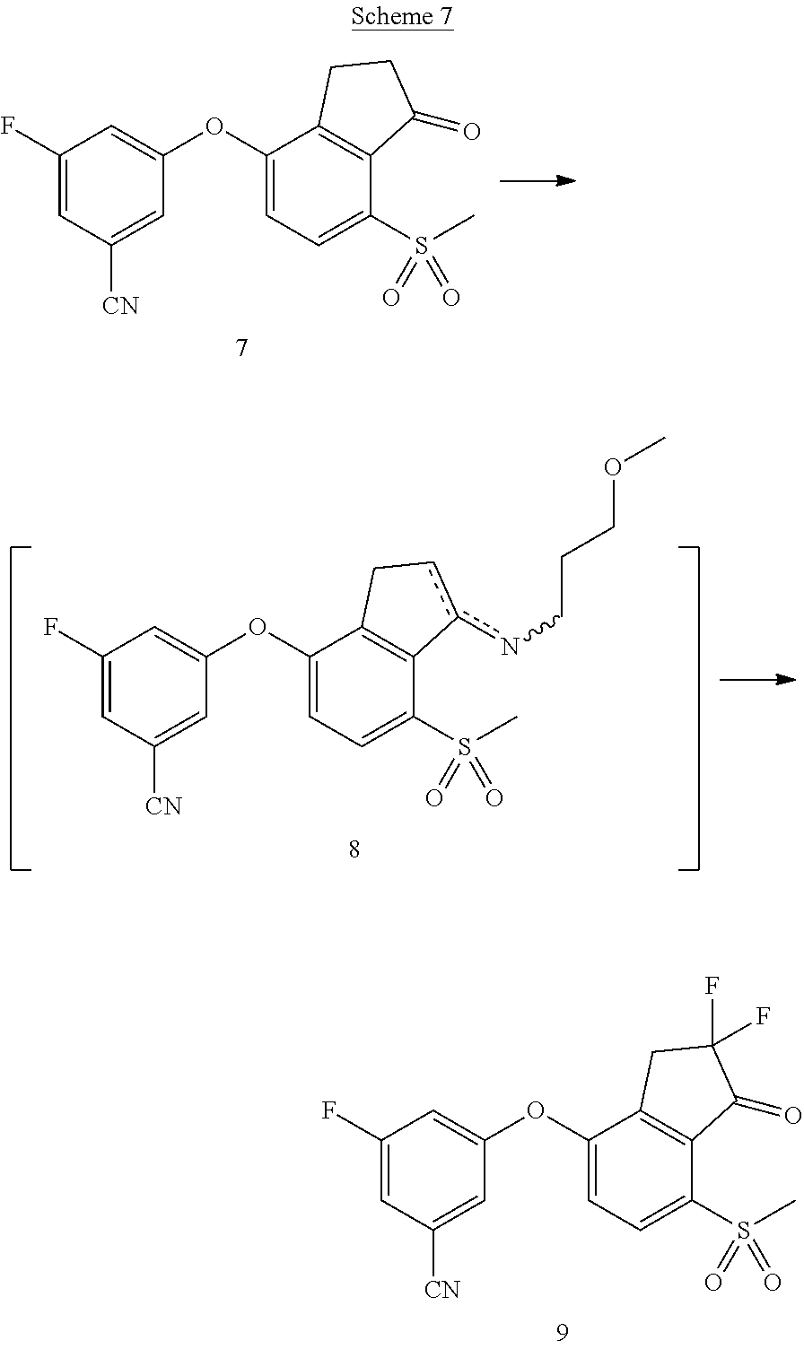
C1(S(C)(=O)=O)=CC=C(OC2=CC(F)=CC([CN])=C2)C2=C1C(=O)C(F)(F)C2.C1(S(C)(=O)=O)=CC=C(OC2=CC(F)=CC([CN])=C2)C2=C1C(=O)CC2.C1(S(C)(=O)=O)=CC=C(OC2=CC(F)=CC([CN])=C2)C2=C1c(nCCCOC)cC2
